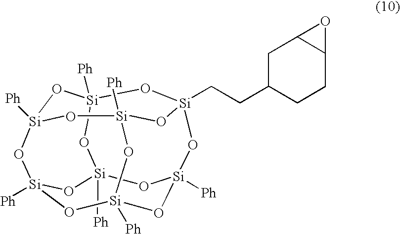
[Ph][Si]12O[Si]3([Ph])O[Si]4(CCC5CCC6C(C5)O6)O[Si]5([Ph])O[Si]([Ph])(O[Si]([Ph])(O1)O[Si]([Ph])(O5)O3)O[Si]([Ph])(O2)O4
